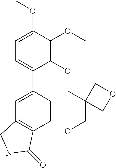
C1(OCC2(COC)COC2)=C(OC)C(OC)=CC=C1C1=CC2=C(C=C1)C(=O)NC2
